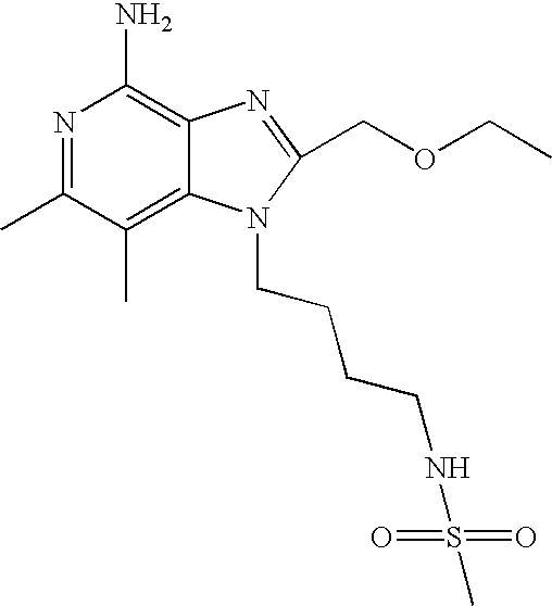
N1=C(C)C(C)=C2C(=C1N)N=C(COCC)N2CCCCNS(C)(=O)=O
